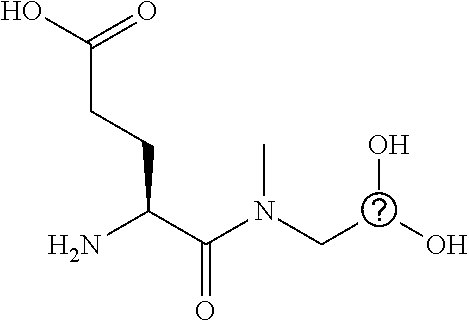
NC(C(N(CC(O)O)C)=O)CCC(O)=O
